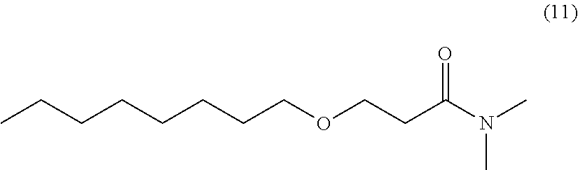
CCCCCCCCOCCC(N(C)C)=O
